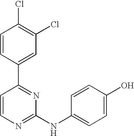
C1=CC(C2=NC(NC3=CC=C(O)C=C3)=NC=C2)=CC(Cl)=C1Cl
